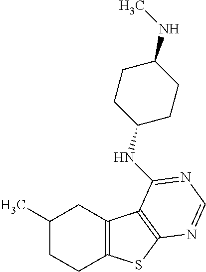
C1(C)CCC2=C(C1)C1=C(S2)N=CN=C1NC1CCC(NC)CC1
